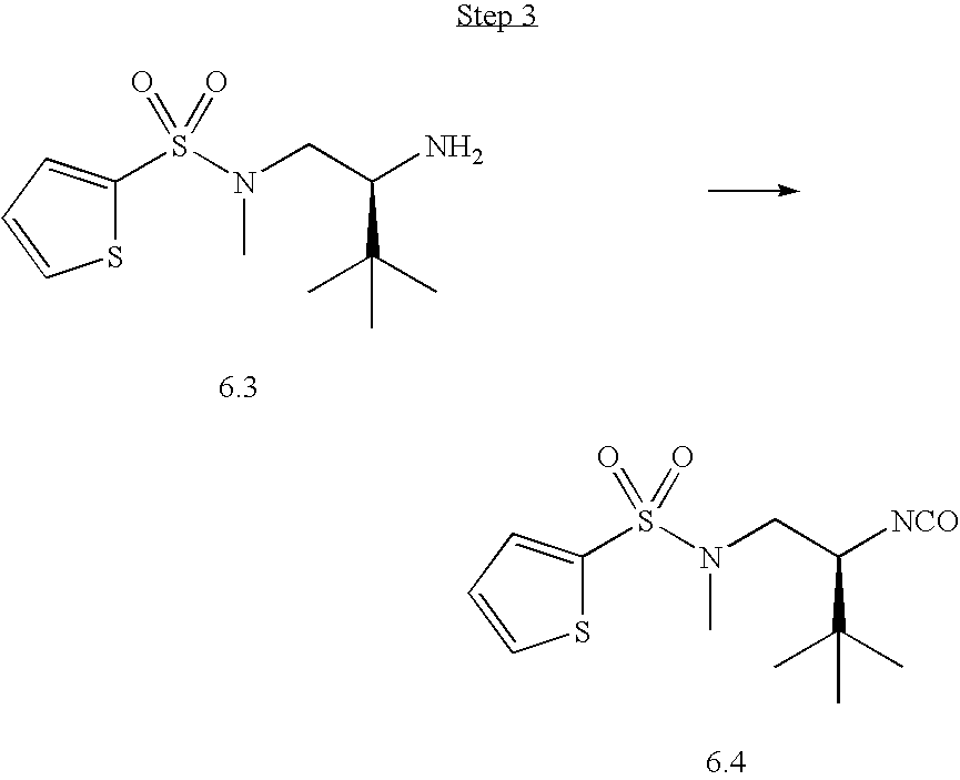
S1C(S(N(CC([NCO])C(C)(C)C)C)(=O)=O)=CC=C1.S1C(S(N(CC(N)C(C)(C)C)C)(=O)=O)=CC=C1
